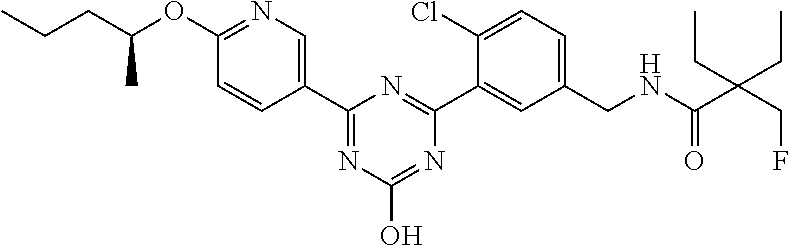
C1(CNC(C(CF)(CC)CC)=O)=CC=C(Cl)C(C2=NC(C3=CN=C(OC(CCC)C)C=C3)=NC(O)=N2)=C1
